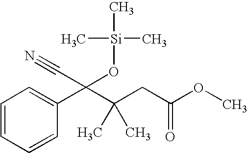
C1=CC=CC(C(C(CC(OC)=O)(C)C)(O[Si](C)(C)C)C#N)=C1
